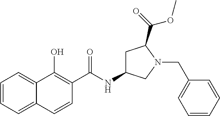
C1=CC=C2C(=C1)C(O)=C(C(NC1CC(C(=O)OC)N(CC3=CC=CC=C3)C1)=O)C=C2
